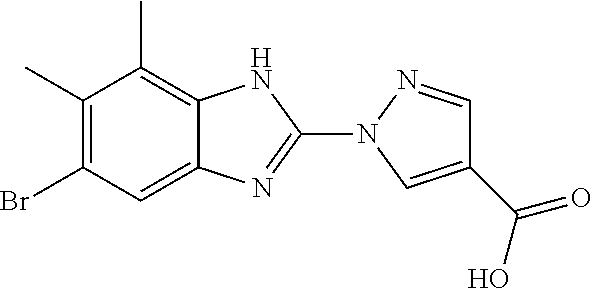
C1=C2C(=C(C)C(C)=C1Br)NC(N1C=C(C(O)=O)C=N1)=N2
